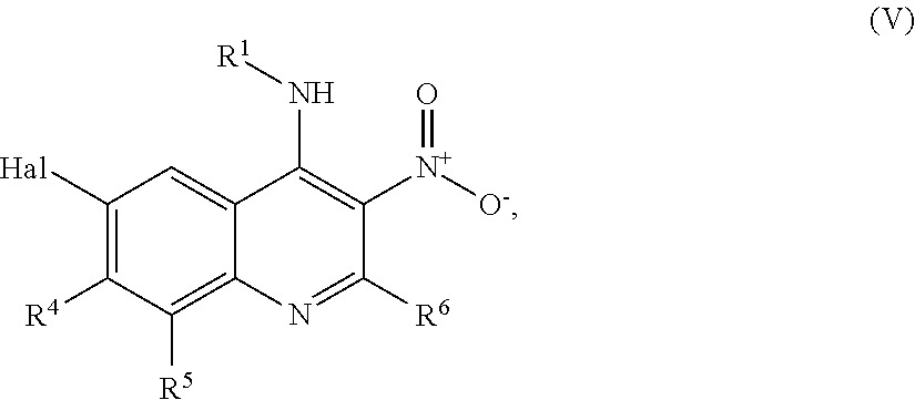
[Hal]C1=C([R4])C([R5])=C2C(=C1)C(N[R1])=C([N+]([O-])=O)C([R6])=N2
